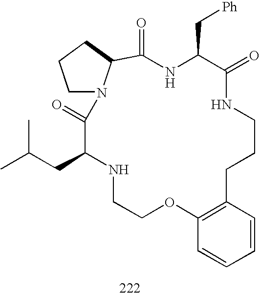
C1N2C(CC1)C(=O)NC(C[Ph])C(=O)NCCCC1=C(OCCNC(CC(C)C)C2=O)C=CC=C1
